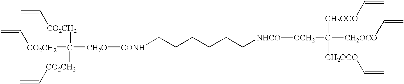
C([CO2CH2]C([CO2CH2]C=C)([CO2CH2]C=C)[CH2O][CONH]CCCCCC[NHCO][OCH2]C([CH2OCO]C=C)([CH2OCO]C=C)[CH2OCO]C=C)=C
